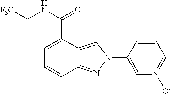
C1=CC2=NN(C3=C[N+]([O-])=CC=C3)C=C2C(C(NC[F3C])=O)=C1
